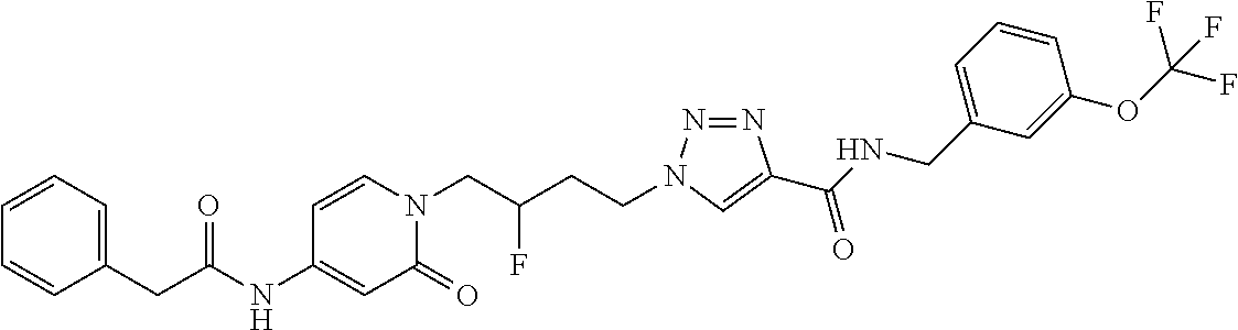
C(C(NC1=CC(=O)N(CC(CCN2N=NC(C(NCC3=CC=CC(OC(F)(F)F)=C3)=O)=C2)F)C=C1)=O)C1=CC=CC=C1
